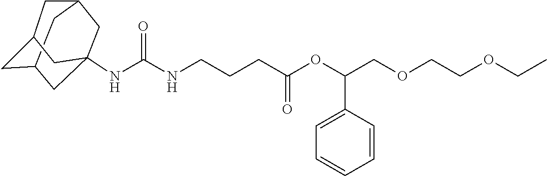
C12CC3CC(NC(NCCCC(OC(COCCOCC)C4=CC=CC=C4)=O)=O)(C1)CC(C2)C3
